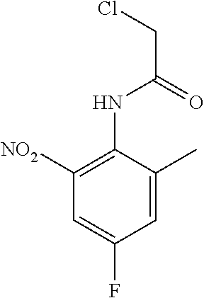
C1([NO2])=C(NC(=O)CCl)C(C)=CC(F)=C1
